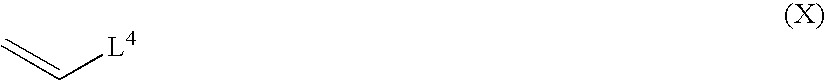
C=C[L4]
